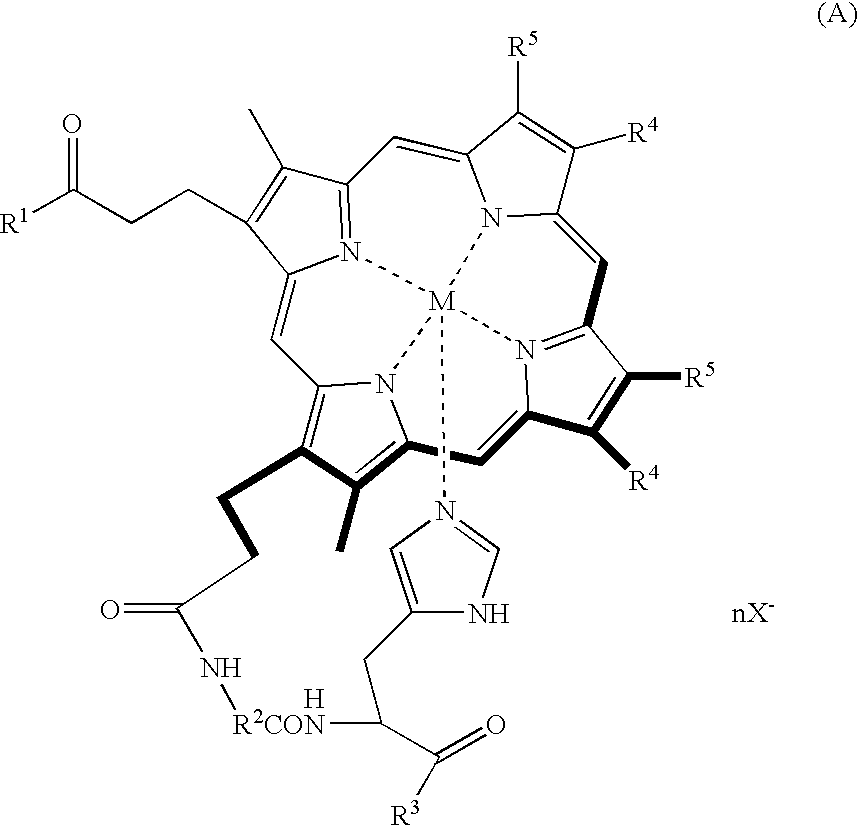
[H].[nX-].C1=C2N3=C(C(C)=C2CCC([R1])=O)C=C2N4C(=CC5=N6C(=CC7=C(C)C8=C1N7[M]346N1=CNC(=C1)CC(C(=O)[R3])[R2CON]NC(=O)CC8)C([R4])=C5[R5])C([R4])=C2[R5]
